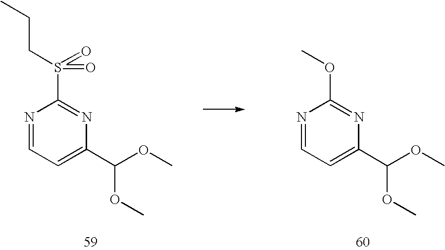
C1(C(OC)OC)=CC=NC(OC)=N1.C1(C(OC)OC)=CC=NC(S(CCC)(=O)=O)=N1
